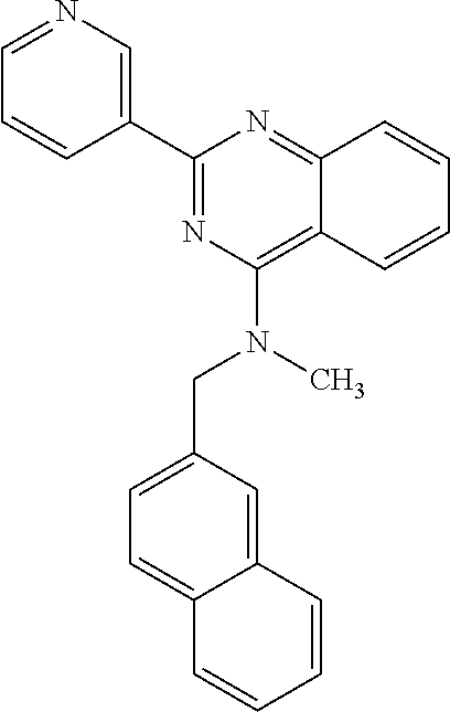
C1(C2=CN=CC=C2)=NC(N(CC2=CC=C3C(=C2)C=CC=C3)C)=C2C(=N1)C=CC=C2
